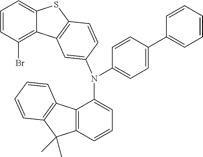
C12=C(C=CC=C1N(C1=CC=C(C3=CC=CC=C3)C=C1)C1=CC3=C(SC4=CC=CC(Br)=C43)C=C1)C(C)(C)C1=C2C=CC=C1
